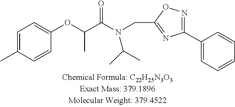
C1=C(C)C=CC(OC(C(N(CC2=NC(C3=CC=CC=C3)=NO2)C(C)C)=O)C)=C1
